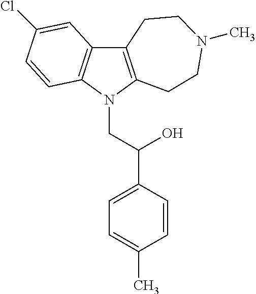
C12=C(N(CC(C3=CC=C(C)C=C3)O)C3=C1C=C(Cl)C=C3)CCN(C)CC2
